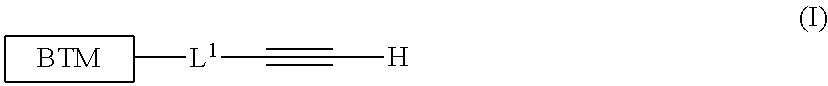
C[L1]C#C[H]
